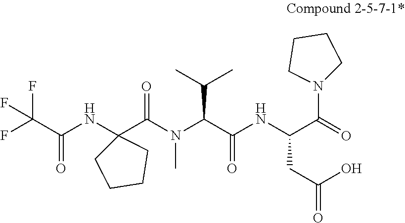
FC(C(=O)NC1(C(N(C)C(C(=O)NC(CC(O)=O)C(N2CCCC2)=O)C(C)C)=O)CCCC1)(F)F
